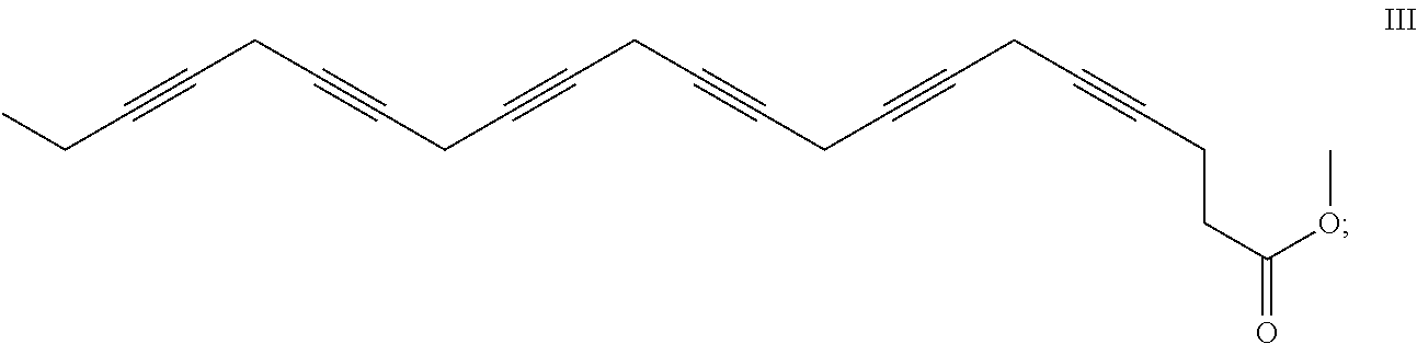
CCC#CCC#CCC#CCC#CCC#CCC#CCCC(OC)=O
